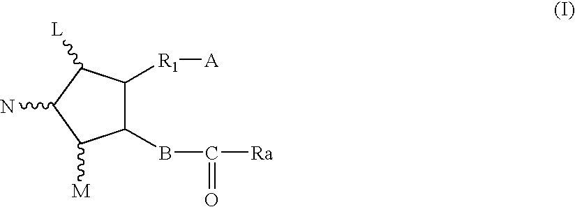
C1(BC(=O)[Ra])C([R1][A])C([L])C(N)C1[M]
